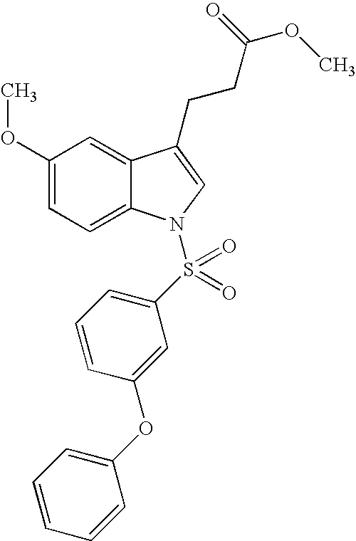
C1(OC)=CC=C2C(=C1)C(CCC(OC)=O)=CN2S(C1=CC=CC(OC2=CC=CC=C2)=C1)(=O)=O
